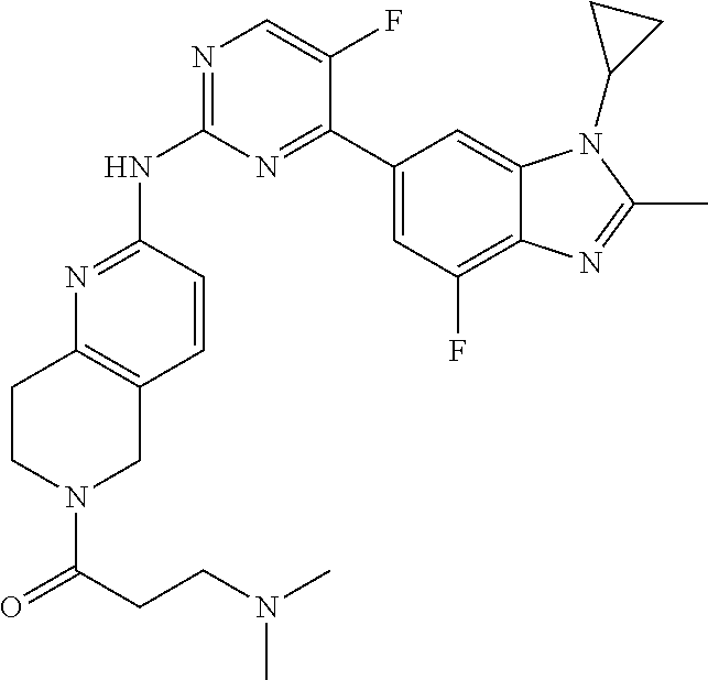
N1=C(NC2=NC=C(F)C(C3=CC(F)=C4C(=C3)N(C3CC3)C(C)=N4)=N2)C=CC2=C1CCN(C(=O)CCN(C)C)C2
